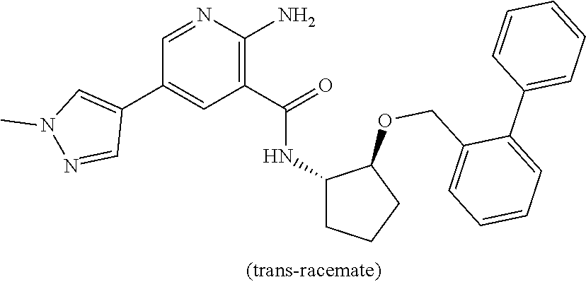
C1(COC2C(NC(C3=C(N)N=CC(C4=CN(C)N=C4)=C3)=O)CCC2)=CC=CC=C1C1=CC=CC=C1
